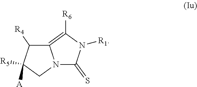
N1([R1])C(=S)N2C(=C1[R6])C([R4])C([A])([R5])C2
